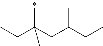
CC(CC(CC)C)(CC)C
